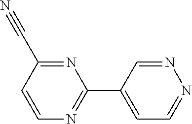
C(#N)C1=NC(C2=CC=NN=C2)=NC=C1
